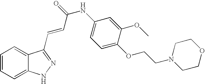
C1=CC=C2C(=C1)C(C=CC(NC1=CC=C(OCCN3CCOCC3)C(OC)=C1)=O)=NN2
